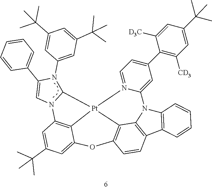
C1(N2C(C3=CC=CC=C3)=CN3C2[Pt]24C5=C3C=C(C(C)(C)C)C=C5OC3=C2C2=C(C5=C(N2C2=CC(C6=C([CD3])C=C(C(C)(C)C)C=C6[D3C])=CC=N42)C=CC=C5)C=C3)=CC(C(C)(C)C)=CC(C(C)(C)C)=C1
